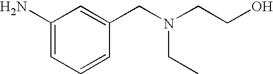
C1(N)=CC=CC(CN(CCO)CC)=C1
